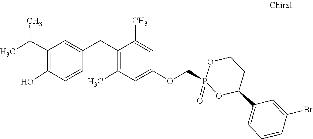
C1=C(CC2=C(C)C=C(OCP3(=O)OC(C4=CC=CC(Br)=C4)CCO3)C=C2C)C=CC(O)=C1C(C)C
